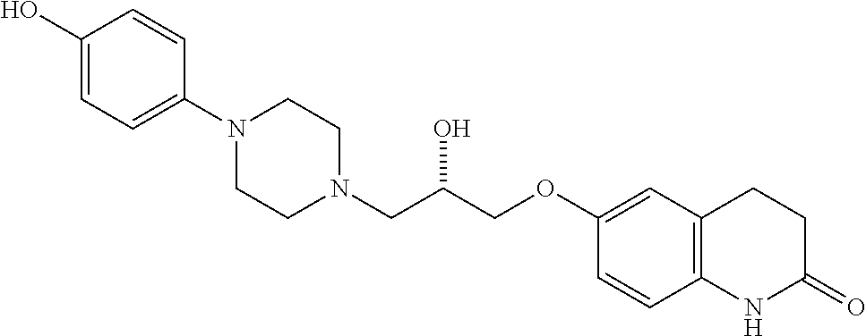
C1(O)=CC=C(N2CCN(CC(COC3=CC4=C(C=C3)NC(=O)CC4)O)CC2)C=C1
